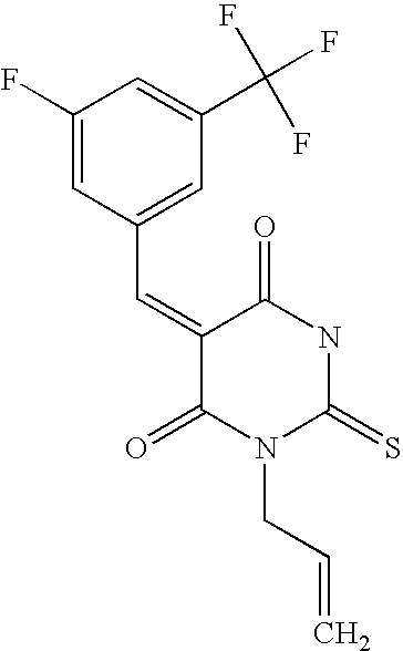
C1(F)=CC(C=C2C(=O)N(CC=C)C(=S)NC2=O)=CC(C(F)(F)F)=C1
